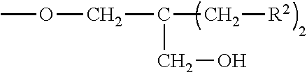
COCC(C[R2])CO
